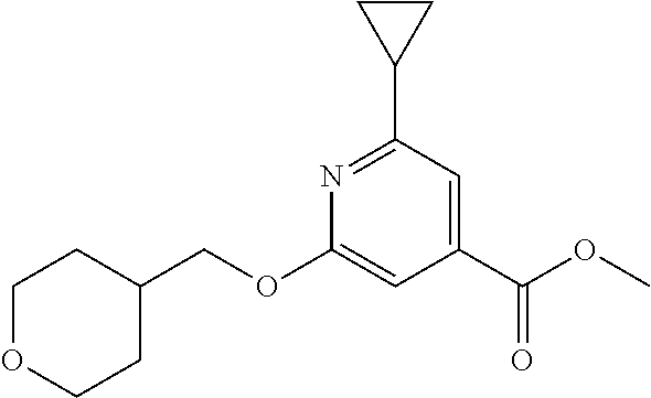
C1(C(OC)=O)=CC(C2CC2)=NC(OCC2CCOCC2)=C1
